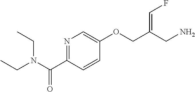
N(C(C1=NC=C(OCC(CN)=CF)C=C1)=O)(CC)CC
